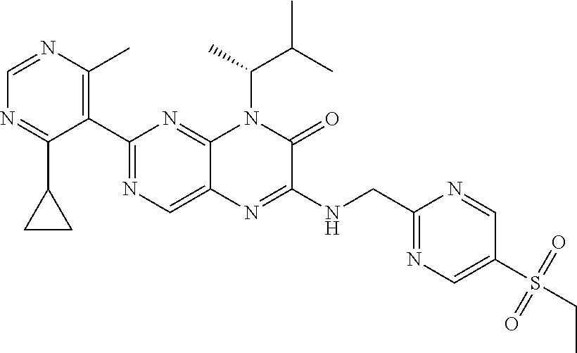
C1=NC(C)=C(C2=NC=C3C(=N2)N(C(C)C(C)C)C(=O)C(NCC2=NC=C(S(=O)(=O)CC)C=N2)=N3)C(C2CC2)=N1
